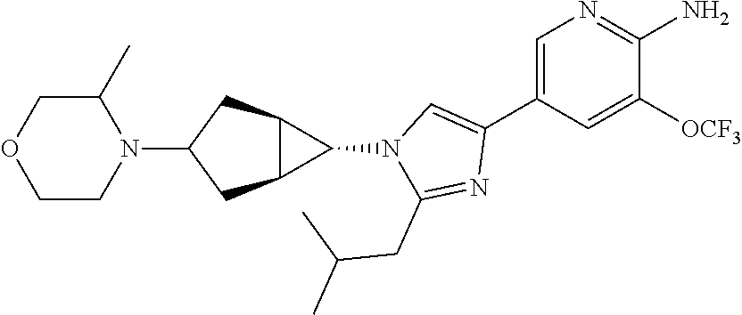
C1=C(C2=CN(C3C4C3CC(N3C(C)COCC3)C4)C(CC(C)C)=N2)C=C([OCF3])C(N)=N1
